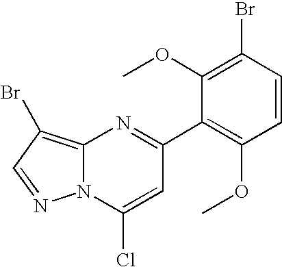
C1(OC)=C(Br)C=CC(OC)=C1C1=NC2=C(Br)C=NN2C(Cl)=C1
